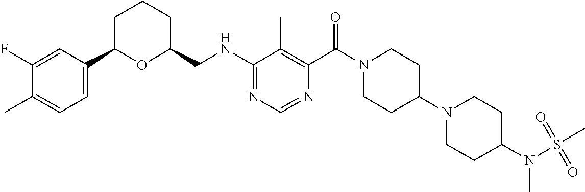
N(C1=NC=NC(C(N2CCC(N3CCC(N(S(=O)(C)=O)C)CC3)CC2)=O)=C1C)CC1CCCC(C2=CC=C(C)C(F)=C2)O1
